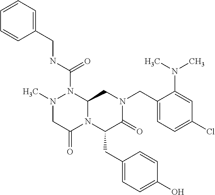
N(C(=O)N1N(C)CC(=O)N2C1CN(CC1=CC=C(Cl)C=C1N(C)C)C(=O)C2CC1=CC=C(O)C=C1)CC1=CC=CC=C1
